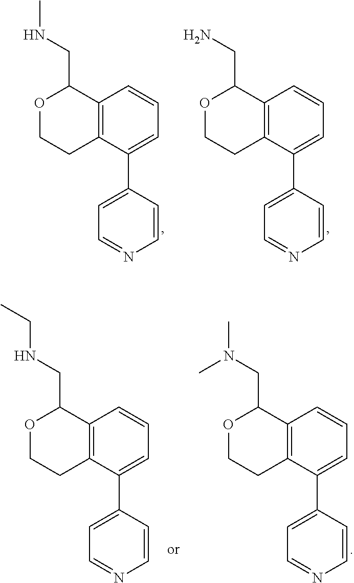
O1CCC2=C(C1CN)C=CC=C2C1=CC=NC=C1.O1CCC2=C(C1CNC)C=CC=C2C1=CC=NC=C1.O1CCC2=C(C1CN(C)C)C=CC=C2C1=CC=NC=C1.O1CCC2=C(C1CNCC)C=CC=C2C1=CC=NC=C1
